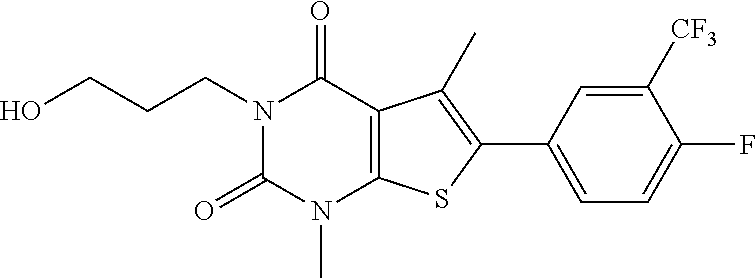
N1(CCCO)C(=O)N(C)C2=C(C1=O)C(C)=C(C1=CC=C(F)C([CF3])=C1)S2
